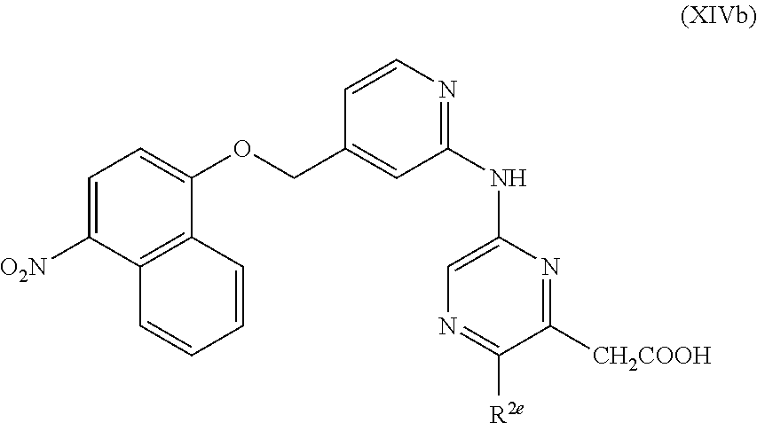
C1=C([O2N])C2=C(C(OCC3=CC(NC4=CN=C([R2e])C([CH2COOH])=N4)=NC=C3)=C1)C=CC=C2
